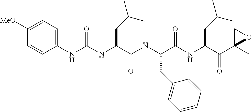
N(C(C(NC(C(NC(C(C1(C)OC1)=O)CC(C)C)=O)CC1=CC=CC=C1)=O)CC(C)C)C(NC1=CC=C([MeO])C=C1)=O
